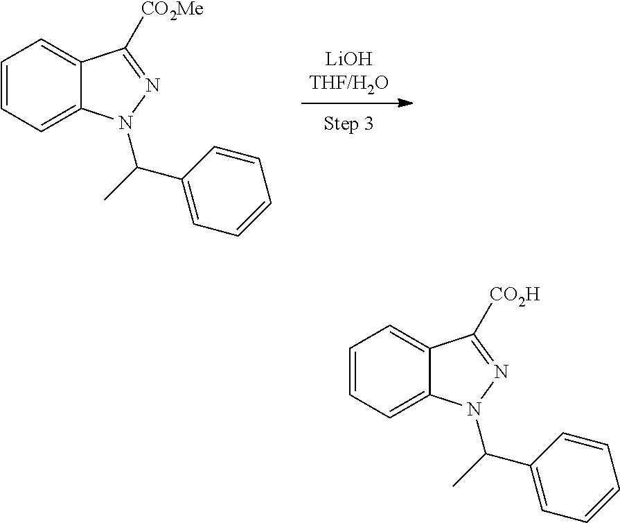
C1=CC=C2C(=C1)C([CO2H])=NN2C(C)C1=CC=CC=C1.C1=CC=C2C(=C1)C([CO2Me])=NN2C(C)C1=CC=CC=C1
